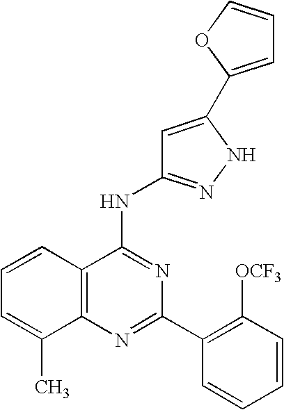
C12=C(N=C(C3=C([OCF3])C=CC=C3)N=C1NC1=NNC(C3=CC=CO3)=C1)C(C)=CC=C2
